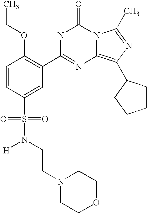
C1=CC(S(N([H])CCN2CCOCC2)(=O)=O)=CC(C2=NC3=C(C4CCCC4)N=C(C)N3C(=O)N2)=C1OCC
